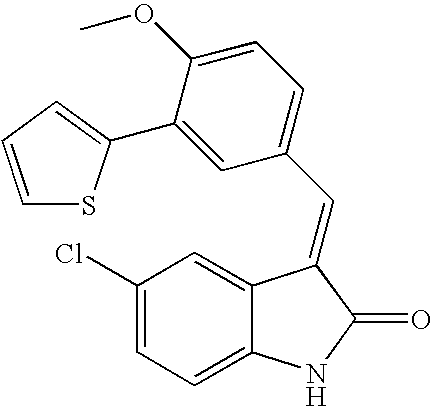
C1(Cl)=CC=C2C(=C1)C(=CC1=CC=C(OC)C(C3=CC=CS3)=C1)C(=O)N2
